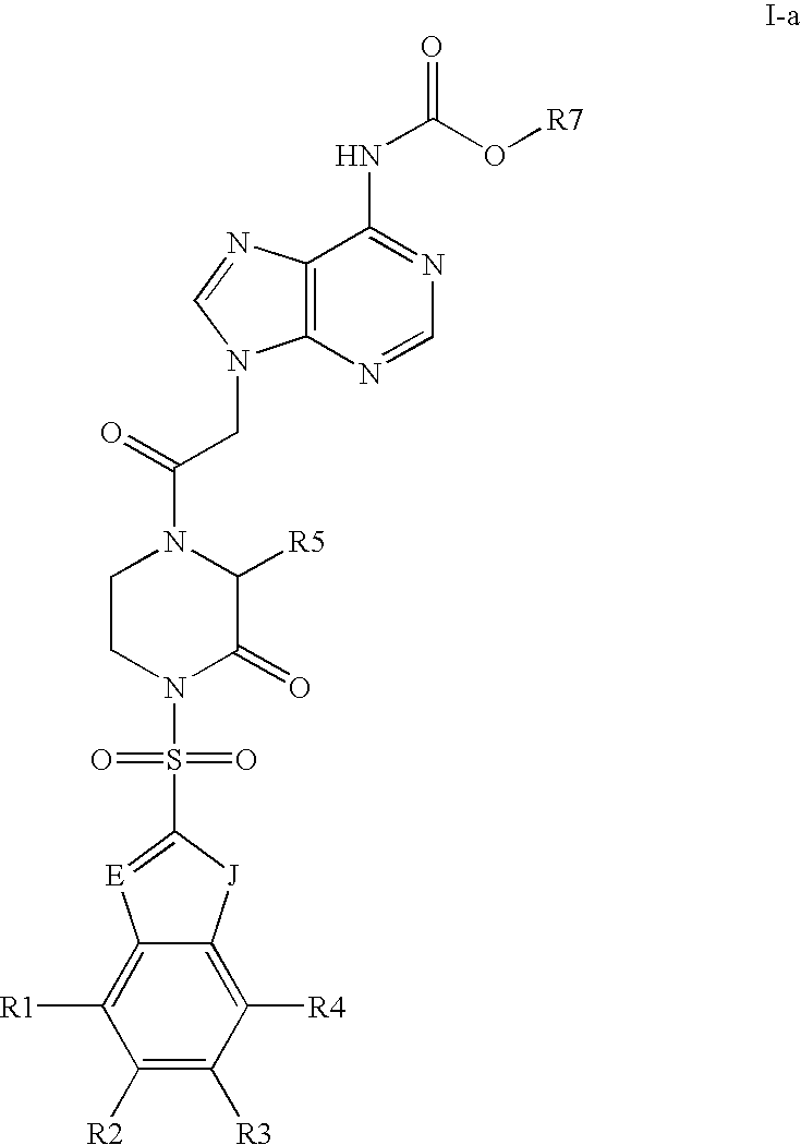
C1([R2])=C([R3])C([R4])=C2C(=C1[R1])[E]=C(S(=O)(=O)N1C(=O)C([R5])N(C(=O)CN3C4=C(N=C3)C(NC(=O)O[R7])=NC=N4)CC1)[J]2
